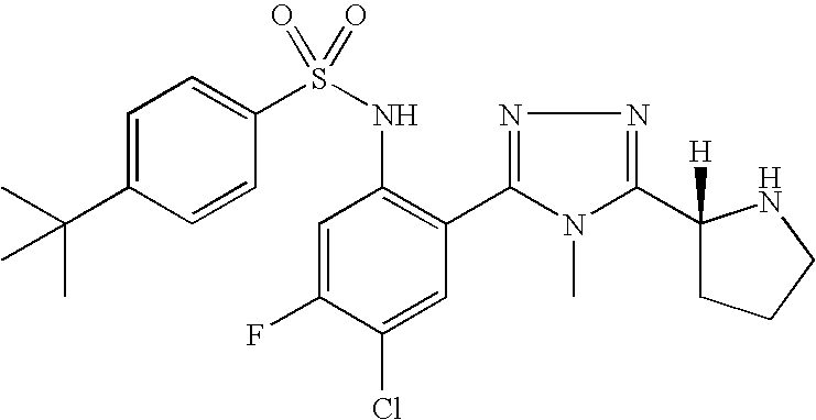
C1=C(C(C)(C)C)C=CC(S(NC2=C(C3=NN=C(C4([H])CCCN4)N3C)C=C(Cl)C(F)=C2)(=O)=O)=C1
